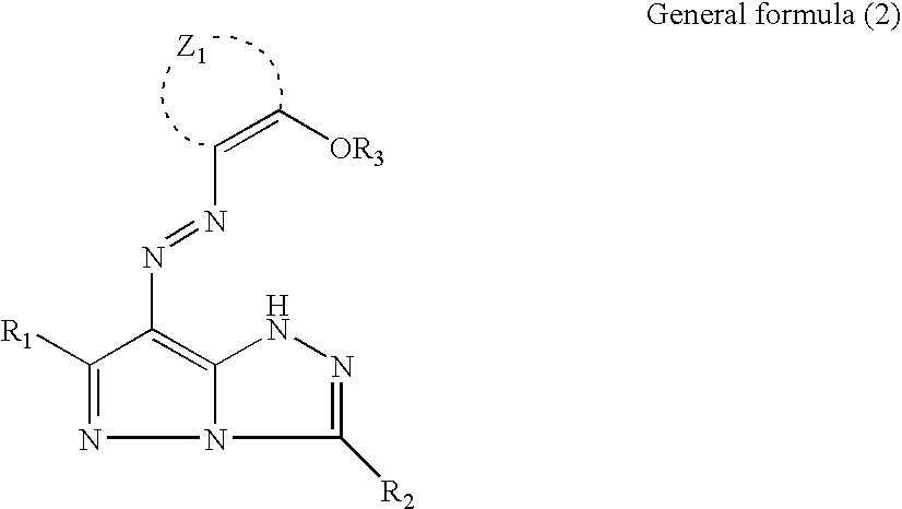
C1(N=NC=C[OR3])=C2NN=C([R2])N2N=C1[R1]
